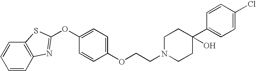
C1=CC2=C(C=C1)SC(OC1=CC=C(OCCN3CCC(C4=CC=C(Cl)C=C4)(O)CC3)C=C1)=N2
